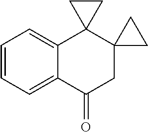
C1=CC=C2C(=C1)C1(C3(CC2=O)CC3)CC1
